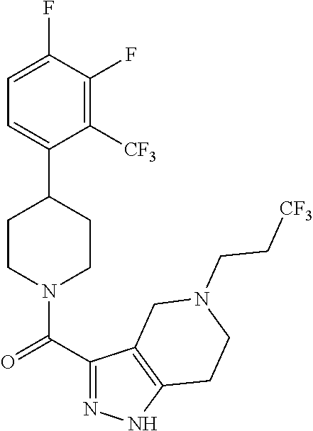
C1=C(F)C(F)=C([CF3])C(C2CCN(C(C3=NNC4=C3CN(CC[CF3])CC4)=O)CC2)=C1
